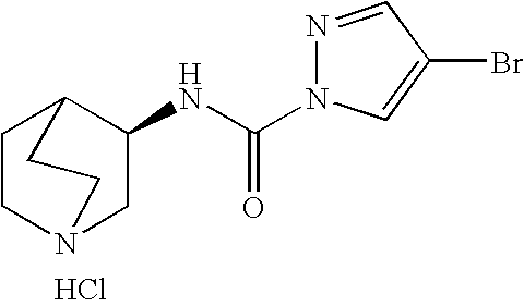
C1CN2CC(NC(=O)N3N=CC(Br)=C3)C1CC2.Cl
